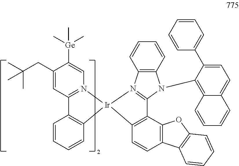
CC(CC1=CC2=N(C=C1[Ge](C)(C)C)[Ir]1(C3=C2C=CC=C3)N2=C(N(C3=C4C(=CC=C3C3=CC=CC=C3)C=CC=C4)C3=C2C=CC=C3)C2=C1C=CC1=C2OC2=C1C=CC=C2)(C)C
